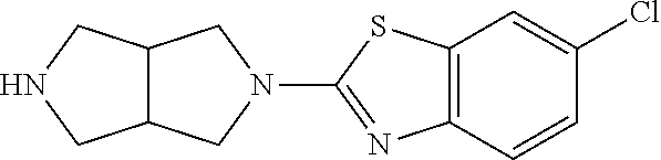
C12C(CNC1)CN(C1=NC3=C(S1)C=C(Cl)C=C3)C2
